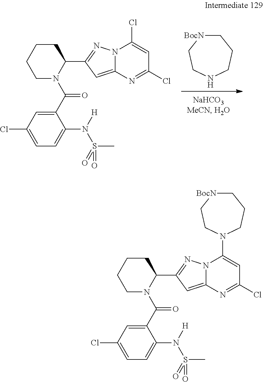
C1[BocN]CCNCC1.C1(C(N2C(C3=NN4C(=C3)N=C(Cl)C=C4Cl)CCCC2)=O)=CC(Cl)=CC=C1N([H])S(=O)(C)=O.C1(C(N2C(C3=NN4C(=C3)N=C(Cl)C=C4N3CCC[BocN]CC3)CCCC2)=O)=CC(Cl)=CC=C1N([H])S(=O)(C)=O
